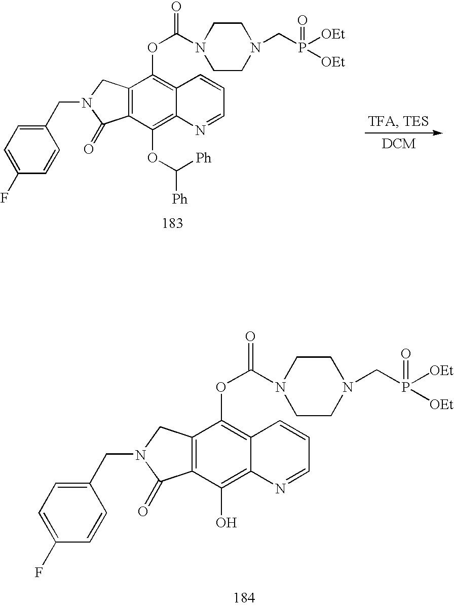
C12=C(C(O)=C3C(=C1OC(N1CCN(CP([OEt])(=O)[OEt])CC1)=O)C=CC=N3)C(=O)N(CC1=CC=C(F)C=C1)C2.C12=C(C(OC([Ph])[Ph])=C3C(=C1OC(N1CCN(CP([OEt])(=O)[OEt])CC1)=O)C=CC=N3)C(=O)N(CC1=CC=C(F)C=C1)C2
